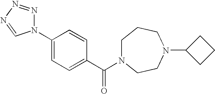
N1(C2=CC=C(C(N3CCCN(C4CCC4)CC3)=O)C=C2)N=NN=C1
